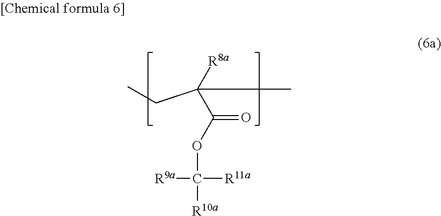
CCC(C)([R8a])C(OC([R10a])([R9a])[R11a])=O
